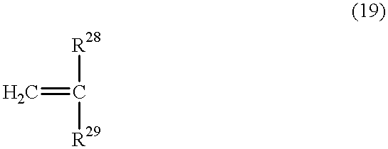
C=C([R28])[R29]
